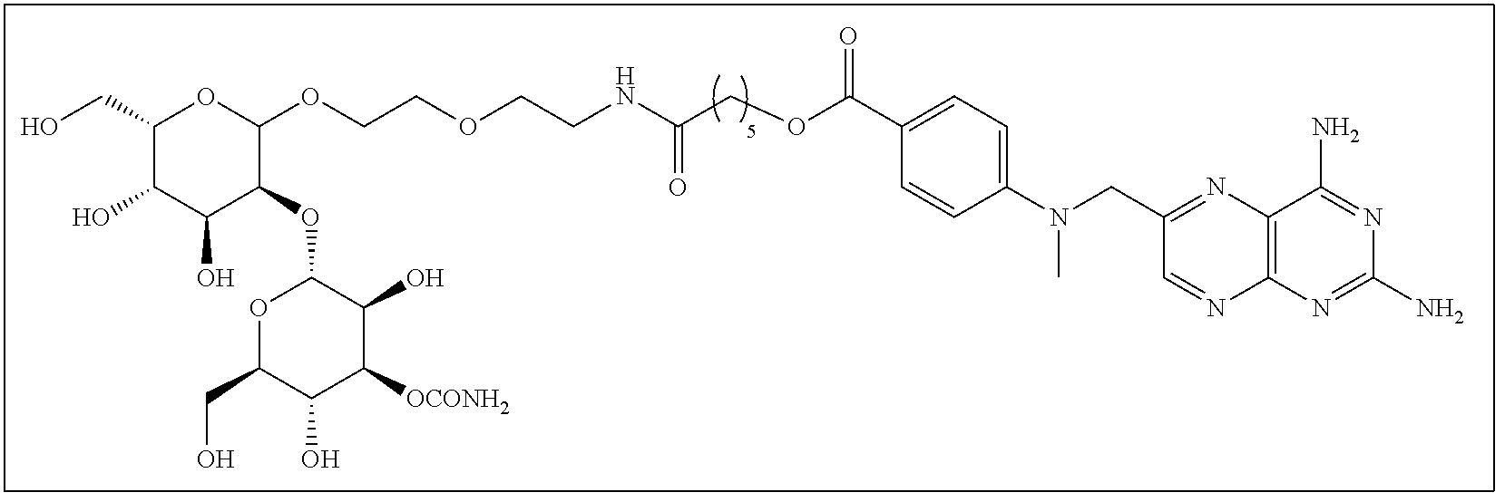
C12=C(N=C(N)N=C1N)N=CC(CN(C1=CC=C(C(OCC(NCCOCCOC3OC(CO)C(O)C(O)C3OC3OC(CO)C(O)C([OCONH2])C3O)=O)=O)C=C1)C)=N2
